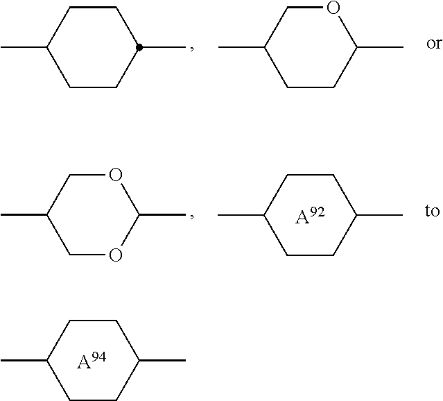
[A94].C1CC(C)CCC1C.C1CC(C)CCC1C.C1CC(C)OCC1C.C1OC(C)OCC1C.C1CC(C)CCC1C.[A92]
